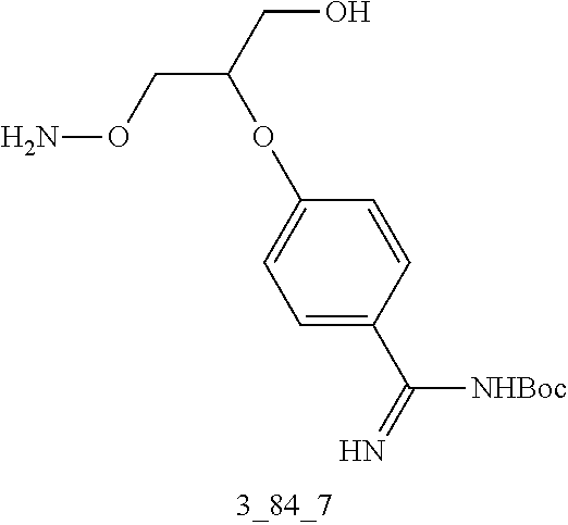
C(C(OC1=CC=C(C(=N)[NHBoc])C=C1)CO)ON
